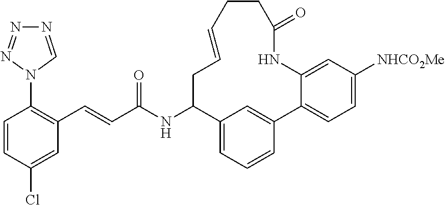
C(C(NC1C2=CC=CC(=C2)C2=CC=C([NHCO2Me])C=C2NC(=O)CCC=CC1)=O)=CC1=C(N2C=NN=N2)C=CC(Cl)=C1
